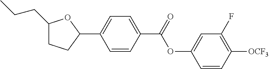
C1(CCC)CCC(C2=CC=C(C(OC3=CC(F)=C([OCF3])C=C3)=O)C=C2)O1
